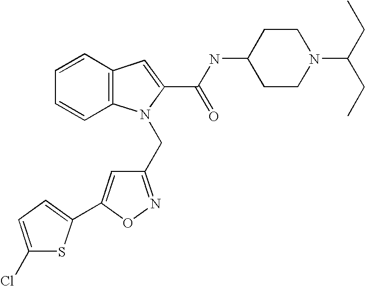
C1=CC2=C(C=C1)N(CC1=NOC(C3=CC=C(Cl)S3)=C1)C(C(NC1CCN(C(CC)CC)CC1)=O)=C2
